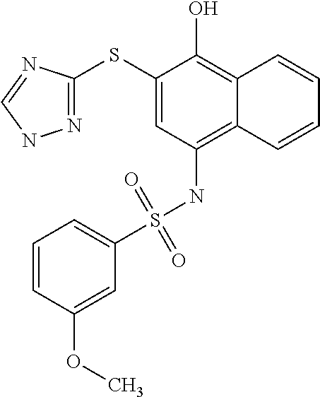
N1=C(SC2=CC(NS(=O)(=O)C3=CC=CC(OC)=C3)=C3C(=C2O)C=CC=C3)N=CN1
